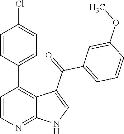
C1=CN=C2C(=C1C1=CC=C(Cl)C=C1)C(C(=O)C1=CC=CC(OC)=C1)=CN2
